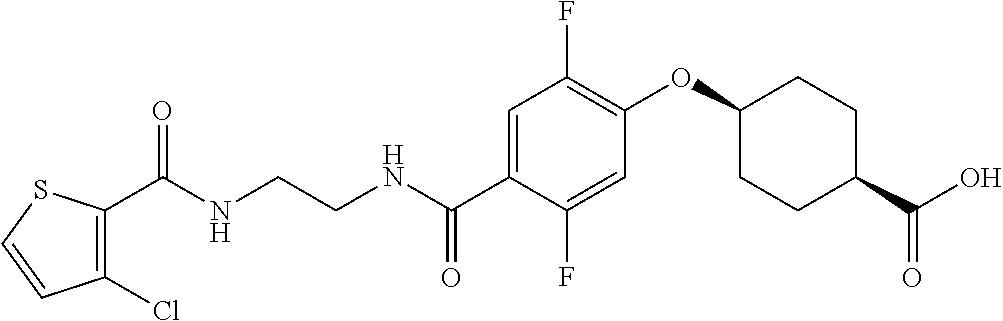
C(NCCNC(C1=CC(F)=C(OC2CCC(C(O)=O)CC2)C=C1F)=O)(=O)C1=C(Cl)C=CS1
